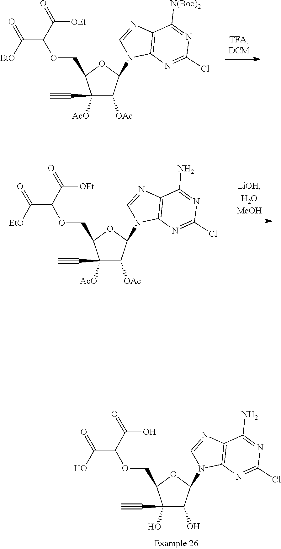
C(C1([AcO])C(COC(C([EtO])=O)C(=O)[OEt])OC(N2C=NC3=C2N=C(Cl)N=C3[N(Boc)2])C1[OAc])#C.C1(Cl)=NC2=C(N=CN2C2C([OAc])C(C#C)([AcO])C(COC(C([EtO])=O)C(=O)[OEt])O2)C(N)=N1.C1(Cl)=NC2=C(N=CN2C2OC(COC(C(O)=O)C(=O)O)C(C#C)(O)C2O)C(N)=N1
